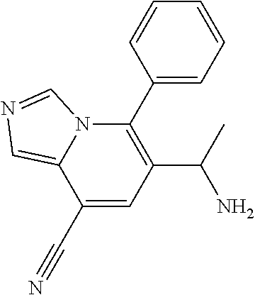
C1(C2=C(C(N)C)C=C(C#N)C3=CN=CN23)=CC=CC=C1
